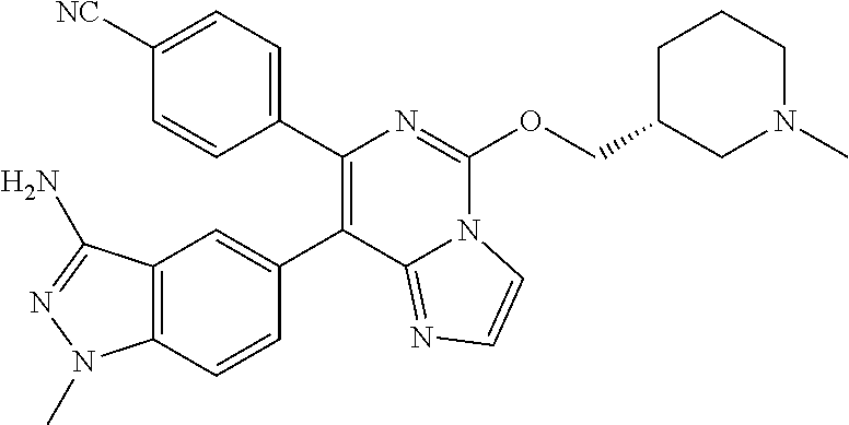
C1(C2=C(C3=CC4=C(C=C3)N(C)N=C4N)C3=NC=CN3C(OCC3CN(C)CCC3)=N2)=CC=C([NC])C=C1
